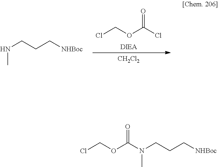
[DIEA].ClCOC(Cl)=O.[CH2Cl2].N(CCC[NHBoc])C.ClCOC(N(CCC[NHBoc])C)=O
